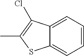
C12=CC=CC=C1SC(C)=C2Cl
